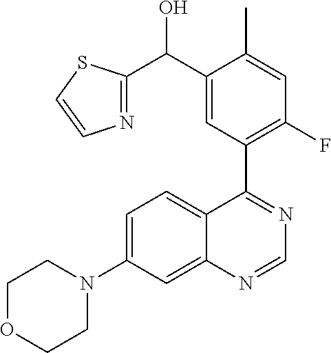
C1=C(N2CCOCC2)C=C2C(=C1)C(C1=C(F)C=C(C)C(C(C3=NC=CS3)O)=C1)=NC=N2
